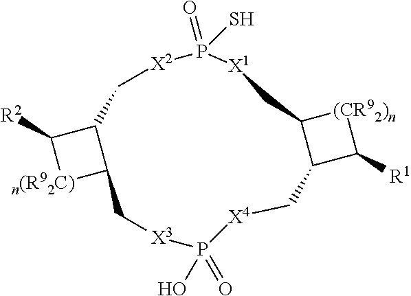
[n(R92C)]1C2C(C1[R2])C[X2]P(=O)(S)[X1]CC1C(C([R1])[(CR92)n]1)C[X4]P(=O)(O)[X3]C2
